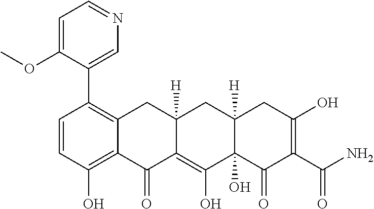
C1=CC(O)=C2C(=C1C1=CN=CC=C1OC)CC1([H])C(=C(O)C3(O)C([H])(C1)CC(O)=C(C(N)=O)C3=O)C2=O
